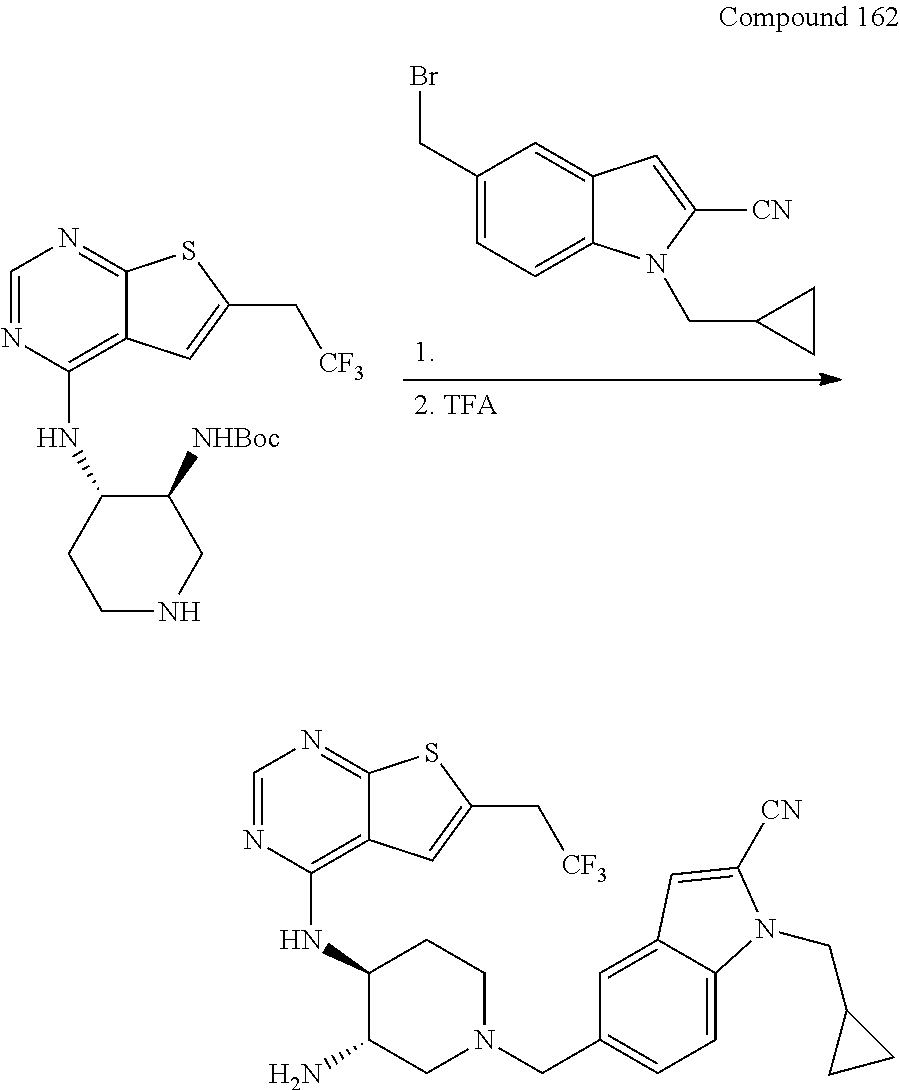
C1=NC(NC2CCNCC2[NHBoc])=C2C(=N1)SC(C[CF3])=C2.C1(CBr)=CC=C2C(=C1)C=C([CN])N2CC1CC1.C1=NC(NC2C(N)CN(CC3=CC=C4C(=C3)C=C([CN])N4CC3CC3)CC2)=C2C(=N1)SC(C[CF3])=C2
